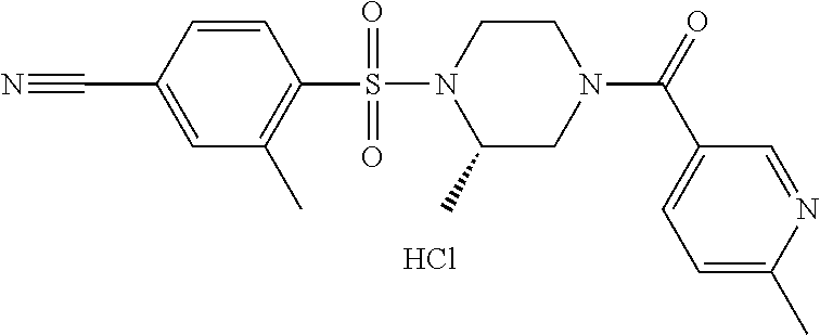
C1=CC(C#N)=CC(C)=C1S(N1C(C)CN(C(=O)C2=CC=C(C)N=C2)CC1)(=O)=O.Cl
